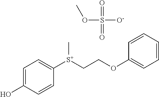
C1=C(O)C=CC([S+](CCOC2=CC=CC=C2)C)=C1.COS([O-])(=O)=O
